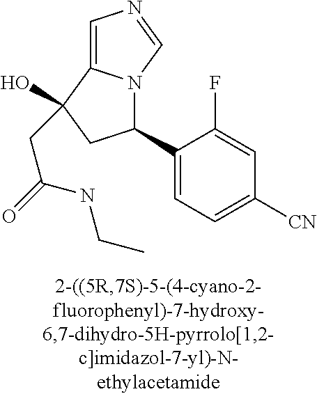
C1(C2=CC=C([CN])C=C2F)N2C(=CN=C2)C(O)(CC(=O)NCC)C1
